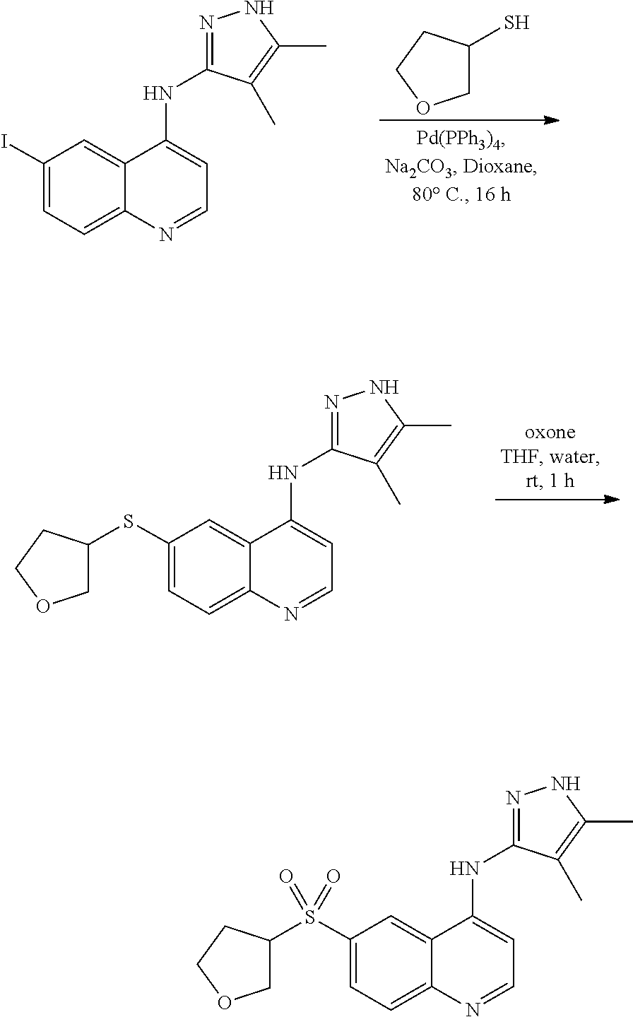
C1(S(=O)(=O)C2COCC2)=CC=C2C(=C1)C(NC1=NNC(C)=C1C)=CC=N2.C1(I)=CC=C2C(=C1)C(NC1=NNC(C)=C1C)=CC=N2.SC1COCC1.C1(SC2COCC2)=CC=C2C(=C1)C(NC1=NNC(C)=C1C)=CC=N2
